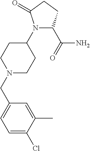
N1(C2CCN(CC3=CC=C(Cl)C(C)=C3)CC2)C(C(=O)N)CCC1=O
